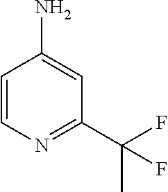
C1=CN=C(C(F)(C)F)C=C1N
